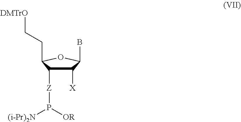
C1([X])C([Z]P([(i-Pr)2N])[OR])C(CC[DMTrO])OC1B
